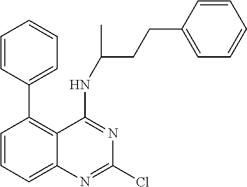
C1=CC=CC=C1C1=C2C(=CC=C1)N=C(Cl)N=C2NC(CCC1=CC=CC=C1)C
